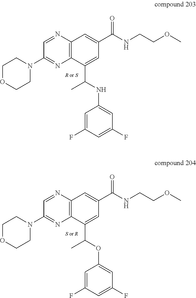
C1=NC2=C(N=C1N1CCOCC1)C(C(NC1=CC(F)=CC(F)=C1)C)=CC(C(NCCOC)=O)=C2.C1=NC2=C(N=C1N1CCOCC1)C(C(OC1=CC(F)=CC(F)=C1)C)=CC(C(NCCOC)=O)=C2
